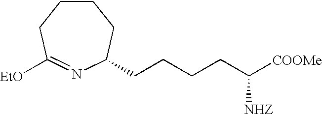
C1CCC([EtO])=NC(CCCCC([COOMe])[NHZ])C1
